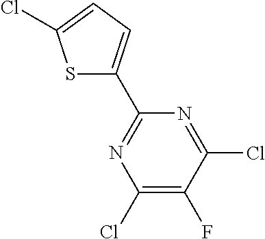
C1(Cl)=C(F)C(Cl)=NC(C2=CC=C(Cl)S2)=N1
